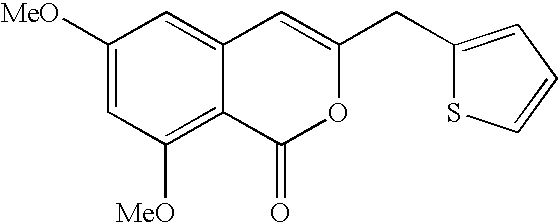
C1([MeO])=CC([MeO])=C2C(=C1)C=C(CC1=CC=CS1)OC2=O
